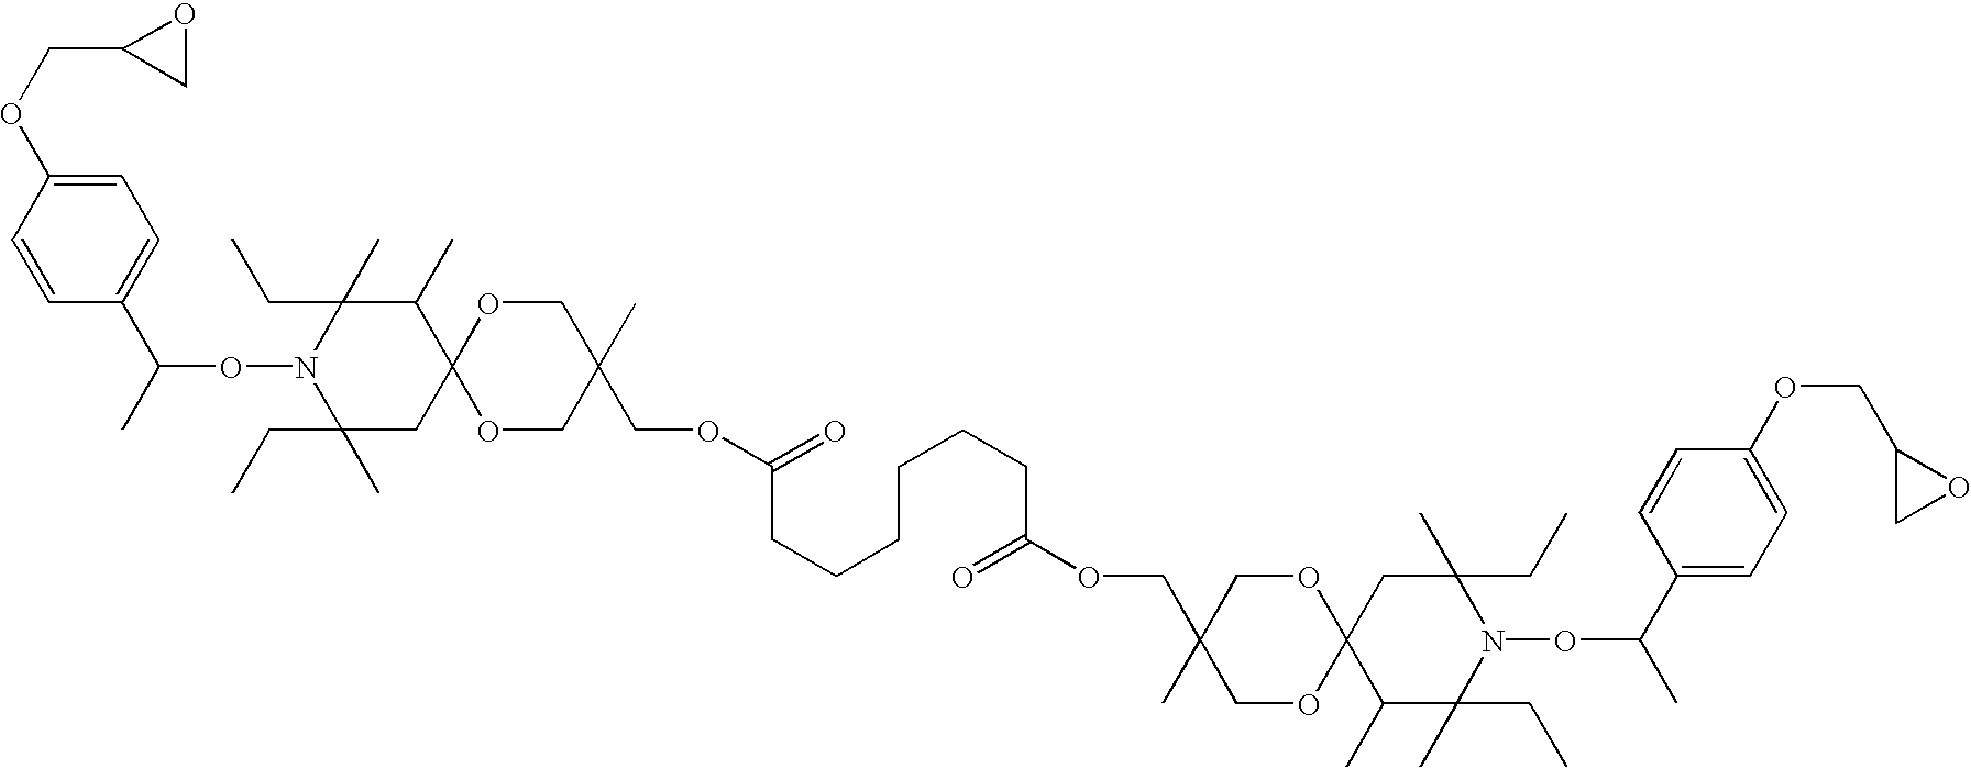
C1=CC(OCC2CO2)=CC=C1C(C)ON1C(C)(CC)CC2(C(C)C1(C)CC)OCC(C)(COC(=O)CCCCCCC(OCC1(C)COC3(OC1)C(C)C(C)(CC)N(OC(C)C1=CC=C(OCC4CO4)C=C1)C(C)(CC)C3)=O)CO2
